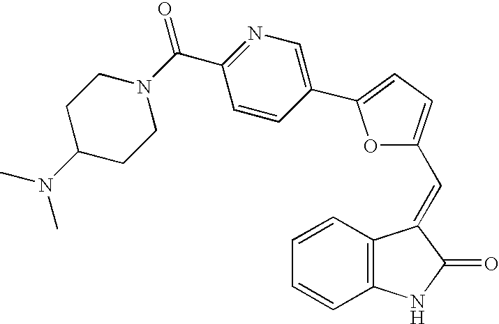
C1=CC2=C(C=C1)NC(=O)C2=CC1=CC=C(C2=CN=C(C(=O)N3CCC(N(C)C)CC3)C=C2)O1
